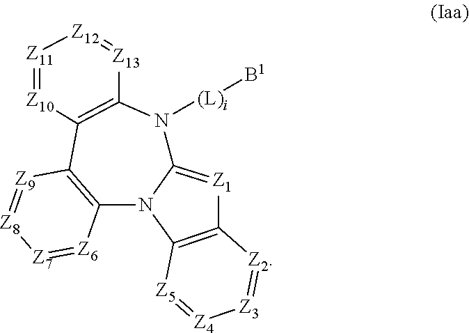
C12=[Z1]C3=C(N1C1=C([Z9]=[Z8][Z7]=[Z6]1)C1=C(N2[(L)i][B1])[Z13]=[Z12][Z11]=[Z10]1)[Z5]=[Z4][Z3]=[Z2]3
